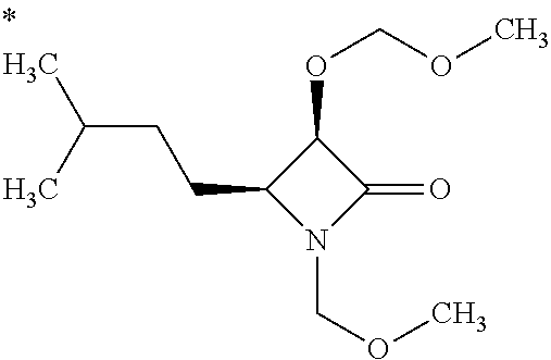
N1(COC)C(=O)C(OCOC)C1CCC(C)C
